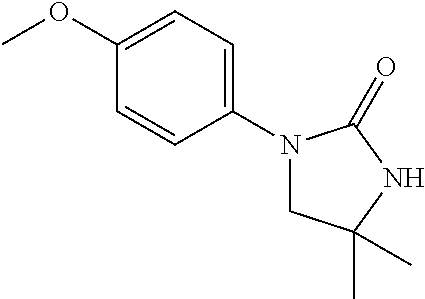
C1=C(OC)C=CC(N2CC(C)(C)NC2=O)=C1
